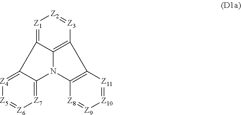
C12=C3C(=[Z1][Z2]=[Z3]1)C1=[Z4][Z5]=[Z6][Z7]=C1N3C1=C2[Z11]=[Z10][Z9]=[Z8]1
